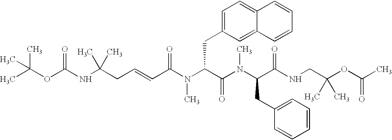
N(C(C(N(C(C(NCC(OC(C)=O)(C)C)=O)CC1=CC=CC=C1)C)=O)CC1=CC=C2C(=C1)C=CC=C2)(C)C(C=CCC(NC(OC(C)(C)C)=O)(C)C)=O
